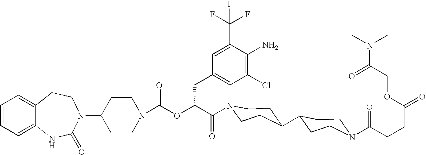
C12=CC=CC=C1NC(=O)N(C1CCN(C(OC(C(=O)N3CCC(C4CCN(C(CCC(=O)OCC(N(C)C)=O)=O)CC4)CC3)CC3=CC(Cl)=C(N)C(C(F)(F)F)=C3)=O)CC1)CC2
